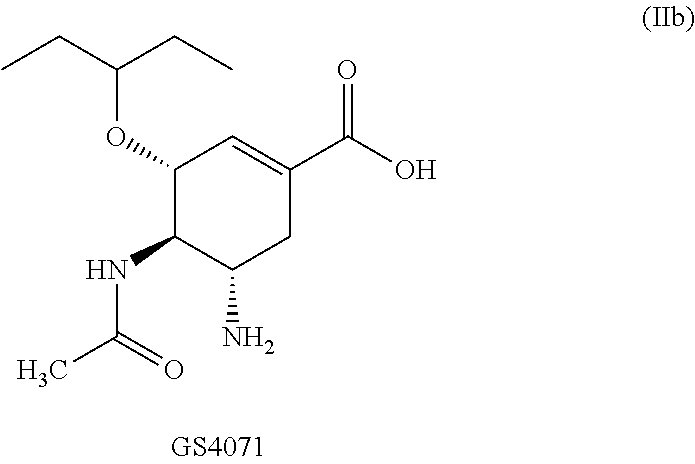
C1(OC(CC)CC)C(NC(C)=O)C(N)CC(C(O)=O)=C1
